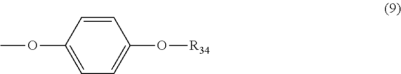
C1=CC(OC)=CC=C1O[R34]
